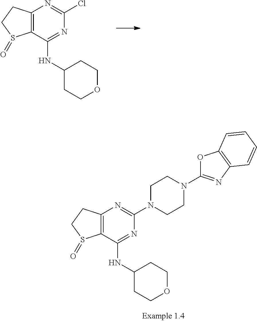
C12=C(C(NC3CCOCC3)=NC(N3CCN(C4=NC5=C(O4)C=CC=C5)CC3)=N1)S(=O)CC2.C12=C(C(NC3CCOCC3)=NC(Cl)=N1)S(=O)CC2
